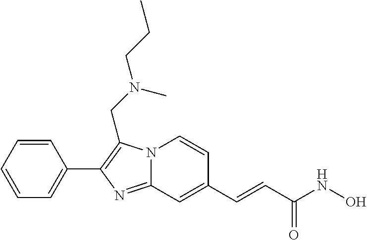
N12C(=NC(C3=CC=CC=C3)=C1CN(CCC)C)C=C(C=CC(NO)=O)C=C2
